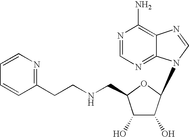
N1=CN=C2C(=C1N)N=CN2C1C(O)C(O)C(CNCCC2=NC=CC=C2)O1
